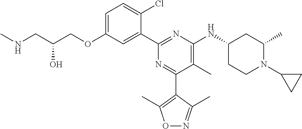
C1=C(OCC(CNC)O)C=C(C2=NC(NC3CCN(C4CC4)C(C)C3)=C(C)C(C3=C(C)ON=C3C)=N2)C(Cl)=C1
